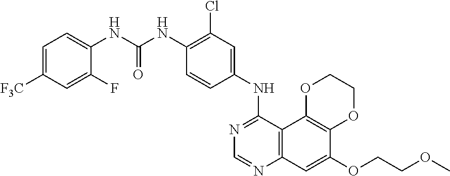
C12=C(C3=C(C=C1OCCOC)N=CN=C3NC1=CC(Cl)=C(NC(NC3=CC=C([F3C])C=C3F)=O)C=C1)OCCO2
